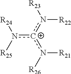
n([c+](n([R23])[R22])n([R26])[R21])([R25])[R24]
